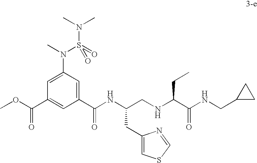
C1=C(N(S(N(C)C)(=O)=O)C)C=C(C(NC(CNC(C(NCC2CC2)=O)CC)CC2=CSC=N2)=O)C=C1C(OC)=O
